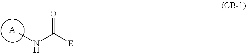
[A].CNC([E])=O
